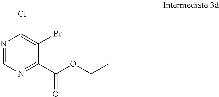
N1=CN=C(C(OCC)=O)C(Br)=C1Cl
